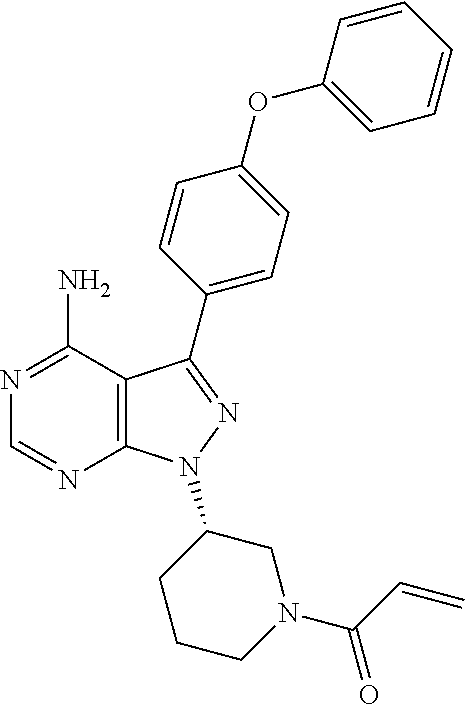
N1=C(N)C2=C(N=C1)N(C1CCCN(C(C=C)=O)C1)N=C2C1=CC=C(OC2=CC=CC=C2)C=C1
